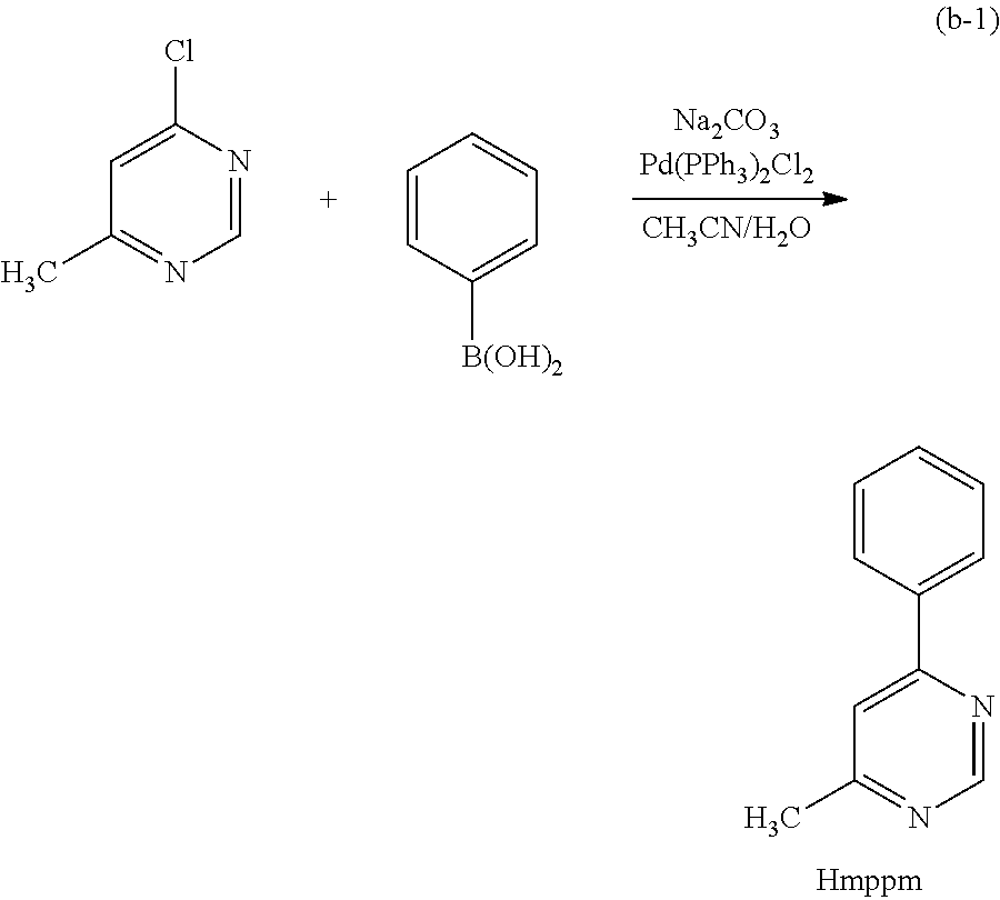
C1=C(Cl)N=CN=C1C.C1=C([B(OH)2])C=CC=C1.C1=C(C2=CC=CC=C2)N=CN=C1C
